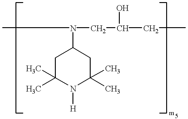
C1C(C)(C)N([H])C(C)(C)CC1N(C)CC(O)CC
